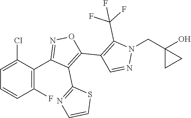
C1=C(Cl)C(C2=NOC(C3=C(C(F)(F)F)N(CC4(O)CC4)N=C3)=C2C2=NC=CS2)=C(F)C=C1
